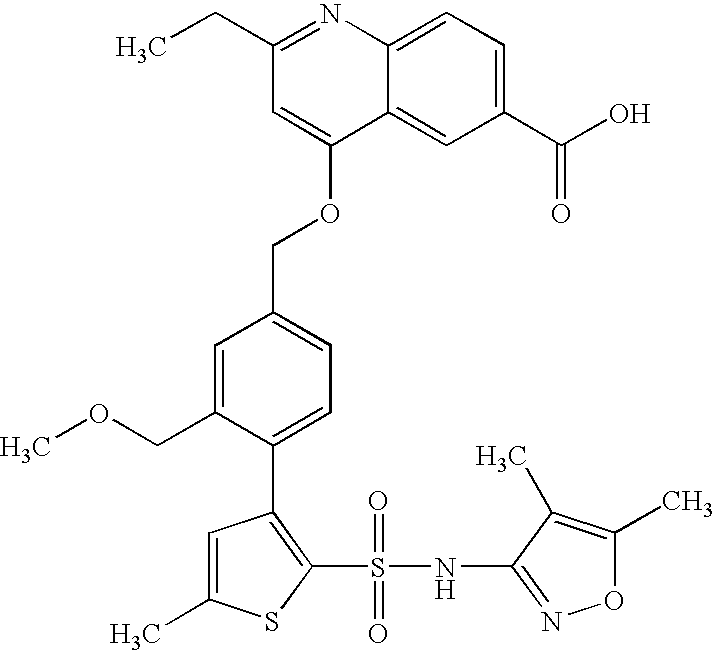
C1(S(NC2=NOC(C)=C2C)(=O)=O)=C(C2=CC=C(COC3=CC(CC)=NC4=CC=C(C(O)=O)C=C34)C=C2COC)C=C(C)S1
